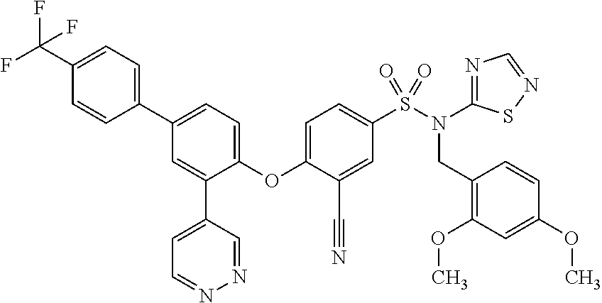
C1=CC(C2=CC=C(OC3=CC=C(S(N(CC4=C(OC)C=C(OC)C=C4)C4=NC=NS4)(=O)=O)C=C3C#N)C(C3=CC=NN=C3)=C2)=CC=C1C(F)(F)F
